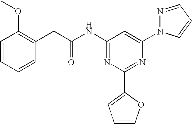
C1=CC=CC(CC(NC2=NC(C3=CC=CO3)=NC(N3N=CC=C3)=C2)=O)=C1OC
